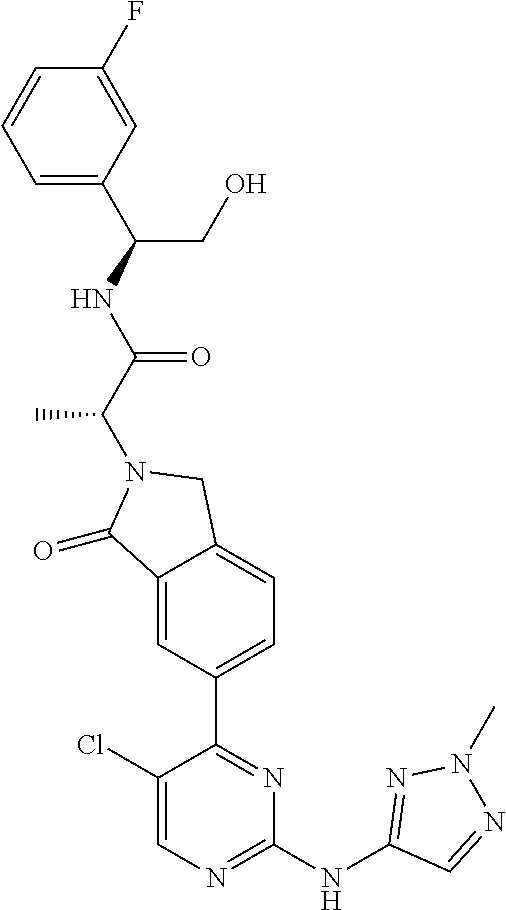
C1(=O)C2=CC(C3=NC(NC4=NN(C)N=C4)=NC=C3Cl)=CC=C2CN1C(C(NC(C1=CC=CC(F)=C1)CO)=O)C
